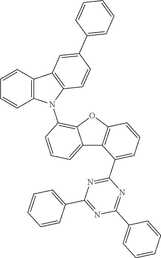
C12=CC=CC(N3C4=C(C5=C3C=CC=C5)C=C(C3=CC=CC=C3)C=C4)=C1OC1=C2C(C2=NC(C3=CC=CC=C3)=NC(C3=CC=CC=C3)=N2)=CC=C1
